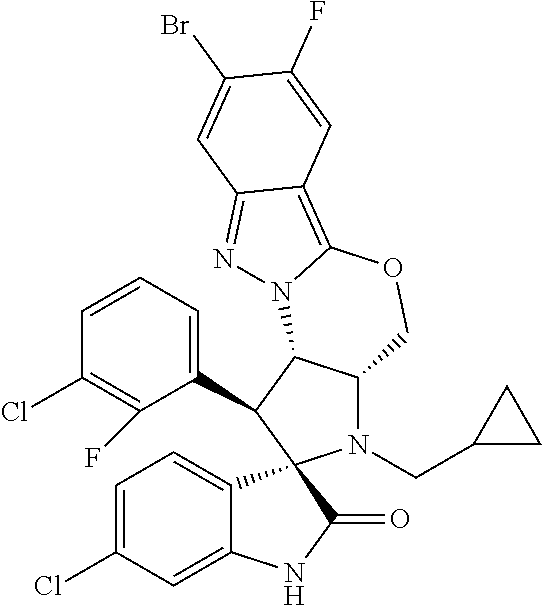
C1=CC=C(C2C3C(N(CC4CC4)C24C2=CC=C(Cl)C=C2NC4=O)COC2=C4C(=NN32)C=C(Br)C(F)=C4)C(F)=C1Cl
